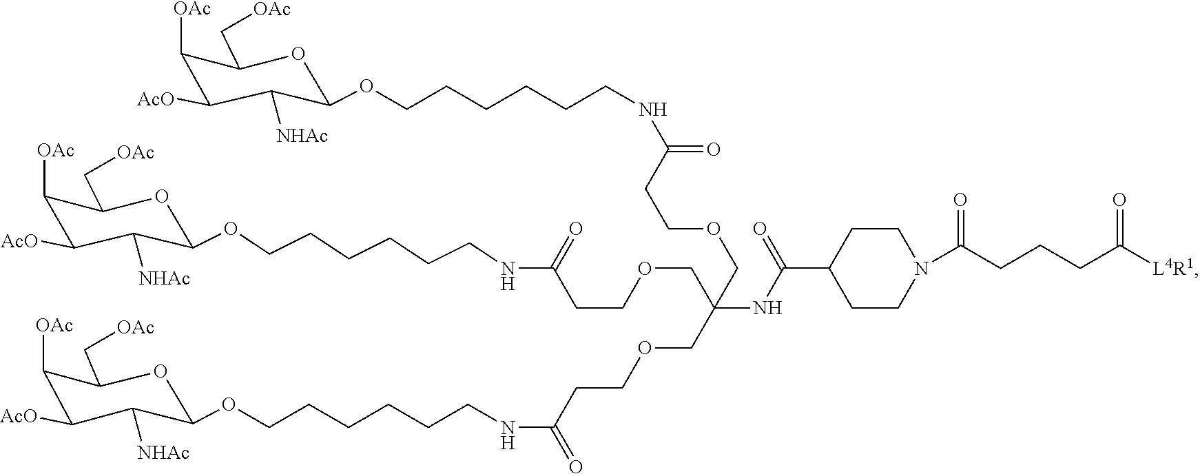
N1(C(=O)CCCC([L4R1])=O)CCC(C(NC(COCCC(NCCCCCCOC2C([NHAc])C([AcO])C([OAc])C(C[OAc])O2)=O)(COCCC(NCCCCCCOC2C([NHAc])C([AcO])C([OAc])C(C[OAc])O2)=O)COCCC(NCCCCCCOC2C([NHAc])C([AcO])C([OAc])C(C[OAc])O2)=O)=O)CC1
